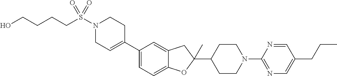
N1(S(CCCCO)(=O)=O)CC=C(C2=CC=C3C(=C2)CC(C2CCN(C4=NC=C(CCC)C=N4)CC2)(C)O3)CC1
